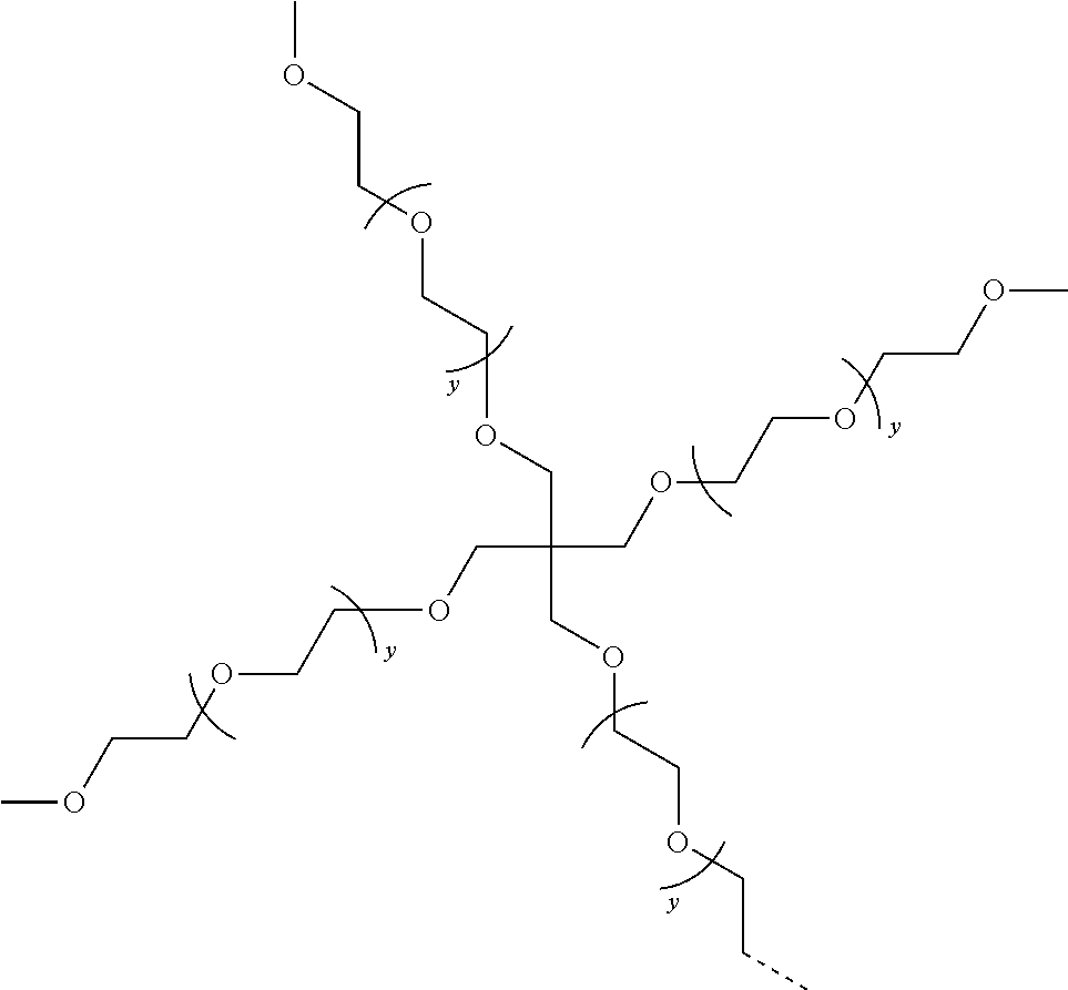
O(CCOCCOCC(COCCOCCOC)(COCCOCCOC)COCCOCCC)C
